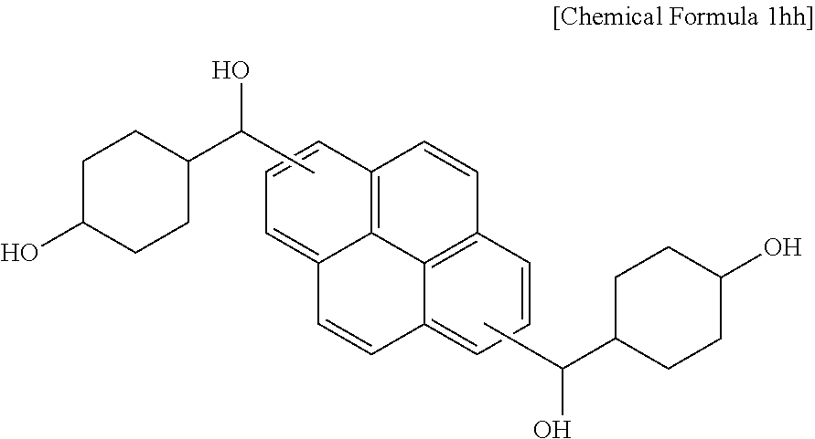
C1=CC2=C3C(=C1)C=CC1=CC=CC(=C31)C=C2.OC(C)C1CCC(O)CC1.CC(C1CCC(O)CC1)O
